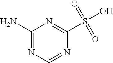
C1(N)=NC=NC(S(O)(=O)=O)=N1
